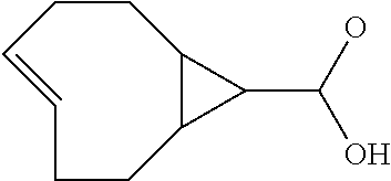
C1=CCCC2C(CC1)C2C(O)O
